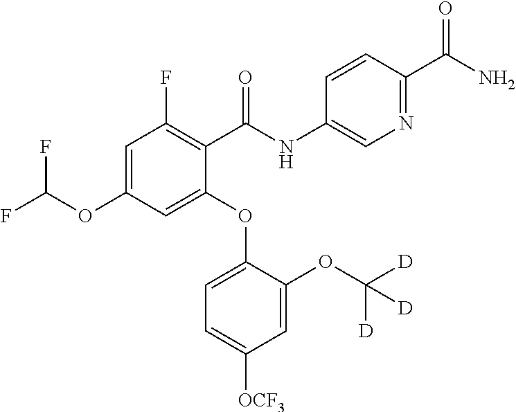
C1=C(OC(F)F)C=C(OC2=CC=C([OCF3])C=C2OC([D])([D])[D])C(C(NC2=CN=C(C(N)=O)C=C2)=O)=C1F
